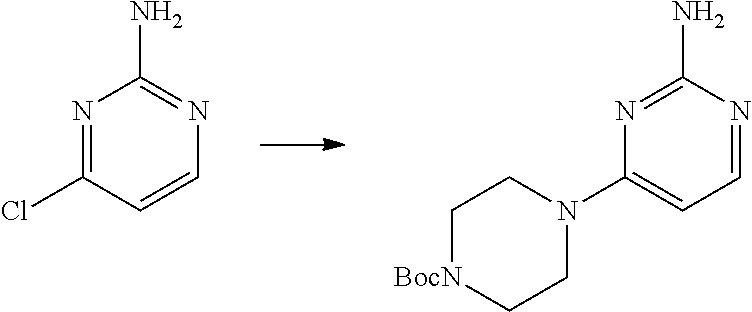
N1=C(Cl)C=CN=C1N.N1=CC=C(N2CC[BocN]CC2)N=C1N
